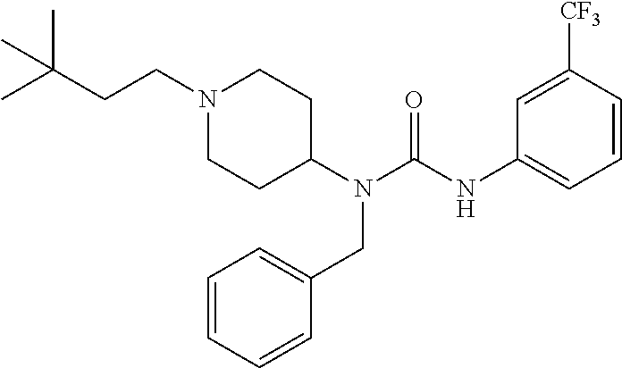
N1(CCC(C)(C)C)CCC(N(CC2=CC=CC=C2)C(=O)NC2=CC=CC([CF3])=C2)CC1
